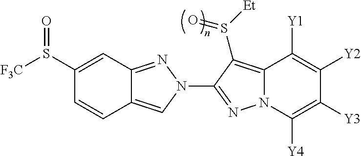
C1(S([F3C])=O)=CC2=NN(C3=NN4C(=C3S([Et])=O)C([Y1])=C([Y2])C([Y3])=C4[Y4])C=C2C=C1
